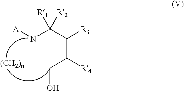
N(C(C(C(CO)[R4])[R3])([R1])[R2])[A]
